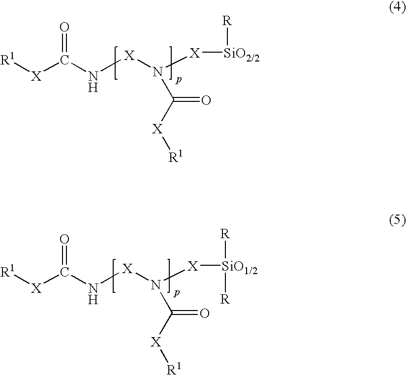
[R1][X]C(N[X]N([X][SiO2/2][R])C(=O)[X][R1])=O.[R1][X]C(N[X]N([X][SiO1/2]([R])[R])C(=O)[X][R1])=O
